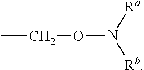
CCON([Rb])[Ra]
